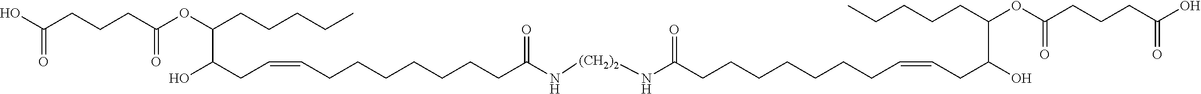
OC(CCCC(OC(CCCCC)C(O)CC=CCCCCCCCC(N[(CH2)2]NC(=O)CCCCCCCC=CCC(O)C(OC(CCCC(O)=O)=O)CCCCC)=O)=O)=O
